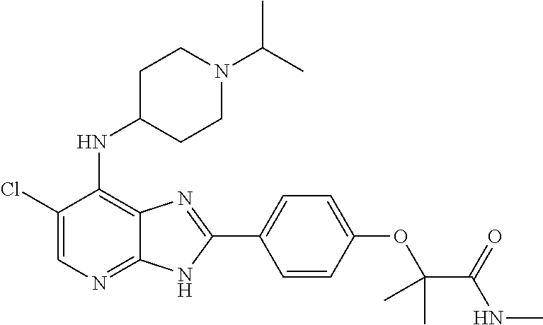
C1(Cl)=CN=C2C(=C1NC1CCN(C(C)C)CC1)N=C(C1=CC=C(OC(C(NC)=O)(C)C)C=C1)N2
